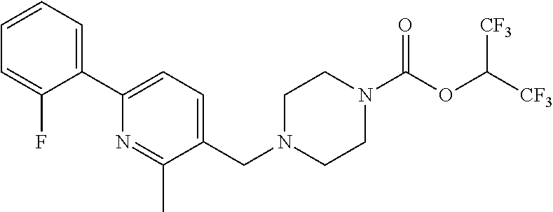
C1=CC=C(C2=CC=C(CN3CCN(C(=O)OC([CF3])[CF3])CC3)C(C)=N2)C(F)=C1
